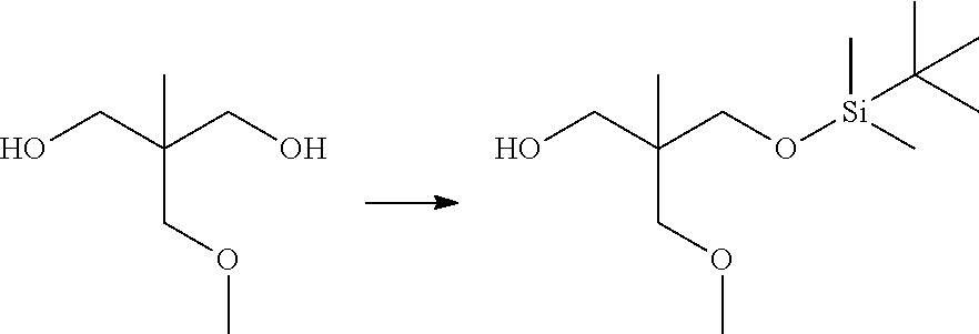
OCC(CO)(COC)C.OCC(CO[Si](C)(C)C(C)(C)C)(COC)C
